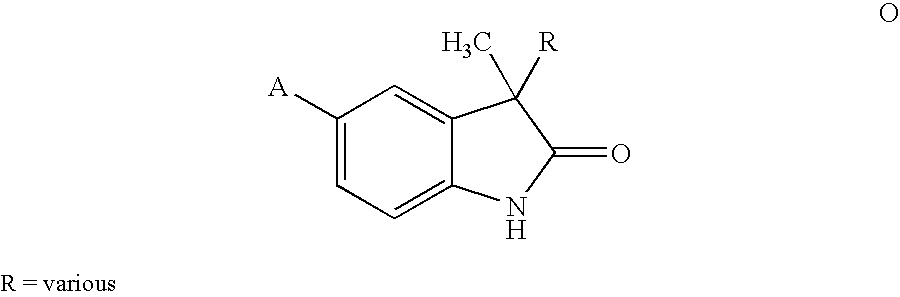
C1([A])=CC=C2C(=C1)C(C)([R])C(=O)N2
